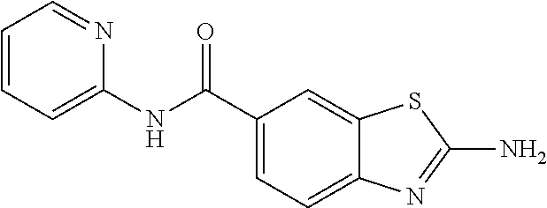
C1(C(NC2=CC=CC=N2)=O)=CC=C2C(=C1)SC(N)=N2
